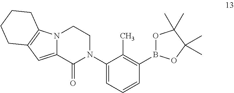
C1(N2CCN3C(=CC4=C3CCCC4)C2=O)=CC=CC(B2OC(C)(C)C(C)(C)O2)=C1C
